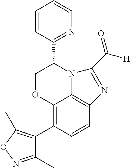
C12=C(C3=C(C)ON=C3C)C=CC3=C1N(C(C1=NC=CC=C1)CO2)C(C([H])=O)=N3
